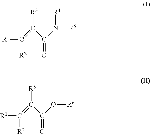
[R1]C([R2])=C(C(N([R5])[R4])=O)[R3].[R1]C([R2])=C(C(O[R6])=O)[R3]
